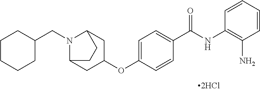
C1=CC=CC(N)=C1NC(C1=CC=C(OC2CC3N(CC4CCCCC4)C(C2)CC3)C=C1)=O
